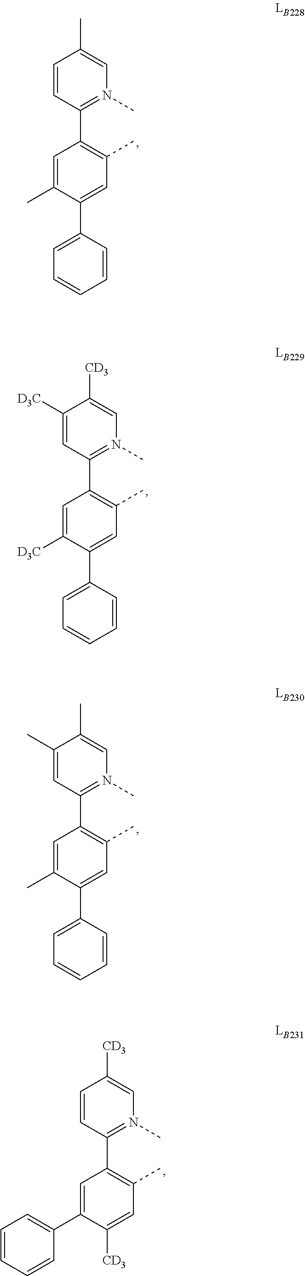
C1=C(C)C(C2=CC=CC=C2)=CC(C)=C1C1=N(C)C=C(C)C=C1.C1=C(C)C(C2=CC=CC=C2)=CC(C)=C1C1=N(C)C=C(C)C(C)=C1.C1=C(C2=CC=CC=C2)C([CD3])=CC(C)=C1C1=N(C)C=C([CD3])C=C1.C1=C([D3C])C(C2=CC=CC=C2)=CC(C)=C1C1=N(C)C=C([CD3])C([D3C])=C1
